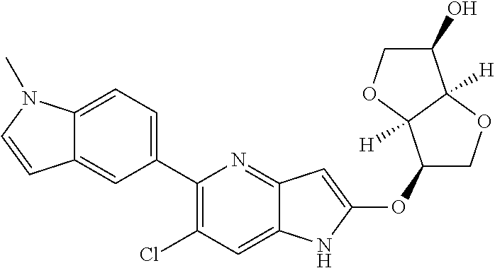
C1(C2=CC=C3C(=C2)C=CN3C)=C(Cl)C=C2C(=N1)C=C(OC1COC3([H])C1([H])OCC3O)N2
